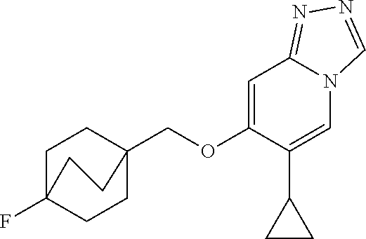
O(CC12CCC(F)(CC1)CC2)C1=CC2=NN=CN2C=C1C1CC1
